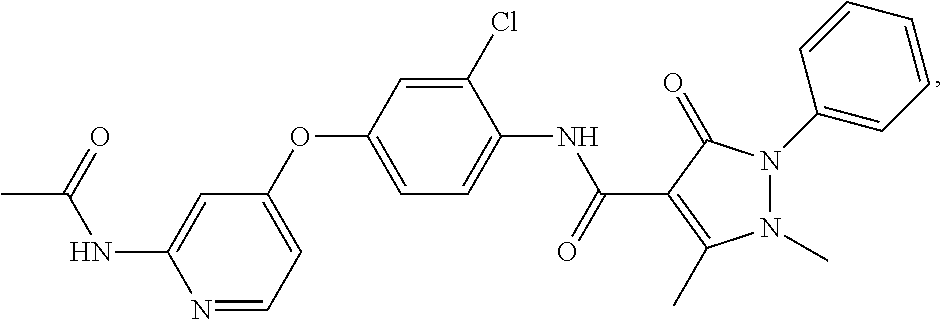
C1(OC2=CC=C(NC(C3=C(C)N(C)N(C4=CC=CC=C4)C3=O)=O)C(Cl)=C2)=CC=NC(NC(=O)C)=C1
